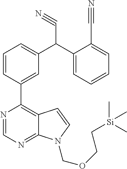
N1=CN=C2C(=C1C1=CC(C(C3=CC=CC=C3C#N)C#N)=CC=C1)C=CN2COCC[Si](C)(C)C
